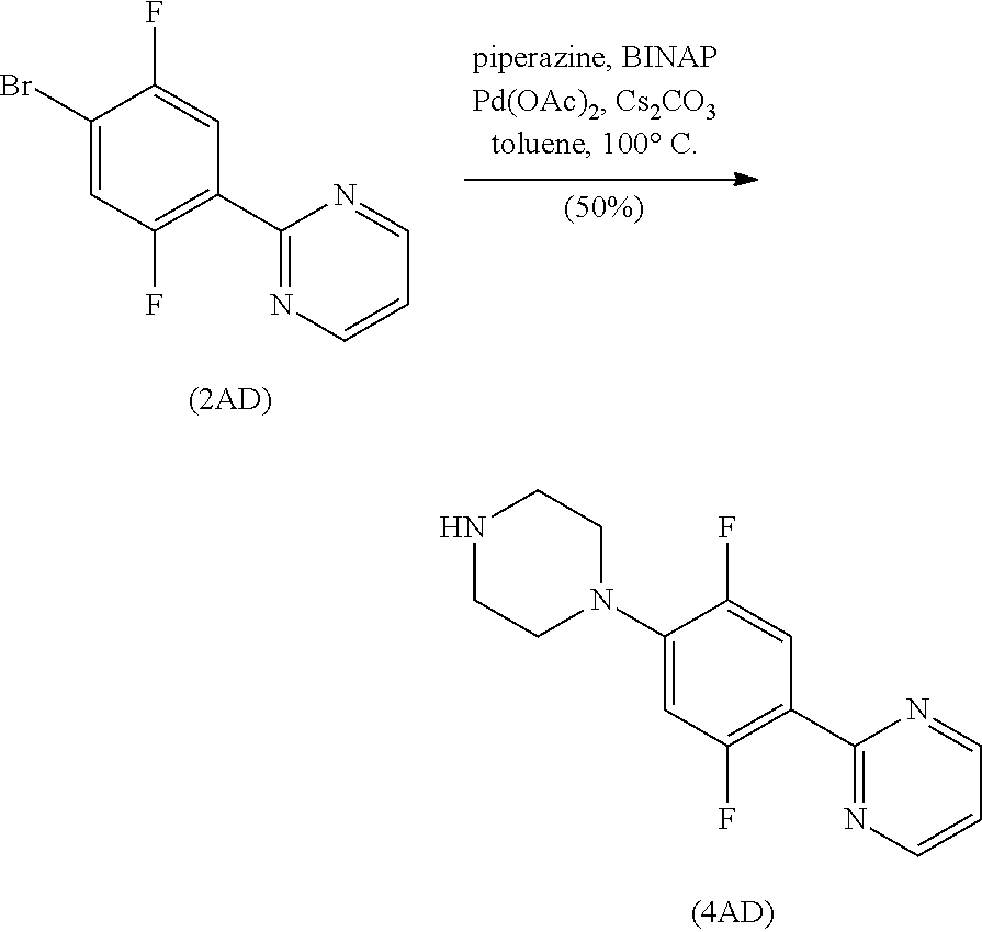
C1(Br)=CC(F)=C(C2=NC=CC=N2)C=C1F.C1(N2CCNCC2)=CC(F)=C(C2=NC=CC=N2)C=C1F
